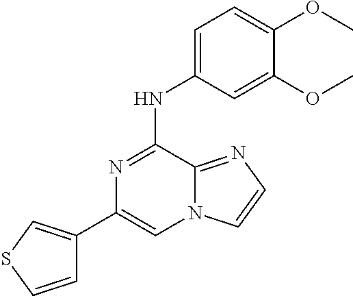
C1=CSC=C1C1=CN2C(=NC=C2)C(NC2=CC=C(OC)C(OC)=C2)=N1
